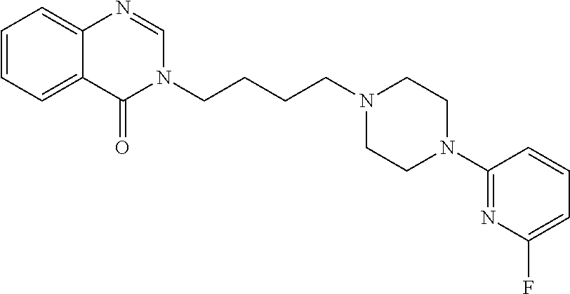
C(CCN1CCN(C2=NC(F)=CC=C2)CC1)CN1C=NC2=CC=CC=C2C1=O
